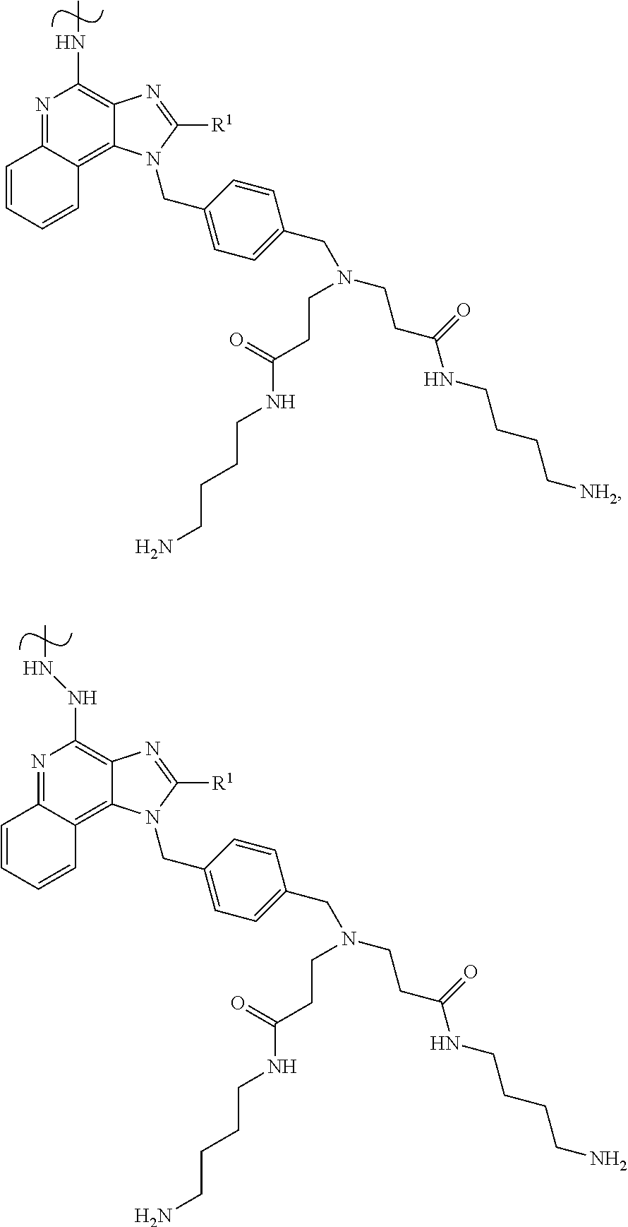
N1=C2C(=C3C(=C1NC)N=C([R1])N3CC1=CC=C(CN(CCC(NCCCC[NH2])=O)CCC(NCCCCN)=O)C=C1)C=CC=C2.N1=C2C(=C3C(=C1NNC)N=C([R1])N3CC1=CC=C(CN(CCC(NCCCCN)=O)CCC(NCCCCN)=O)C=C1)C=CC=C2
